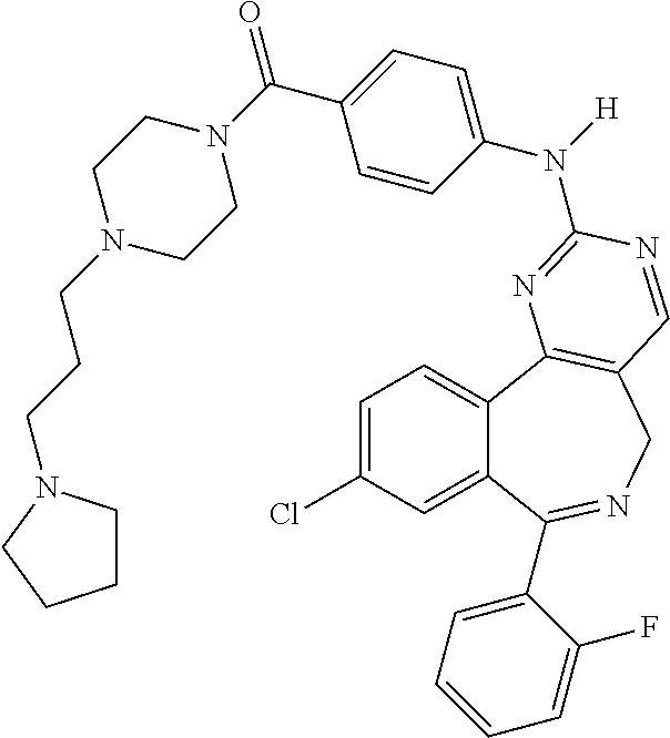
C1=C(Cl)C=C2C(=C1)C1=C(CN=C2C2=CC=CC=C2F)C=NC(N(C2=CC=C(C(N3CCN(CCCN4CCCC4)CC3)=O)C=C2)[H])=N1
